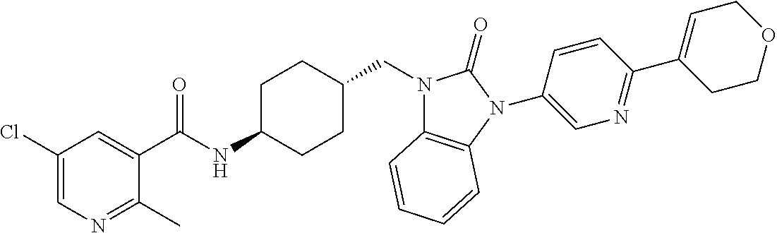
C1(C(NC2CCC(CN3C4=C(N(C5=CN=C(C6=CCOCC6)C=C5)C3=O)C=CC=C4)CC2)=O)=CC(Cl)=CN=C1C
